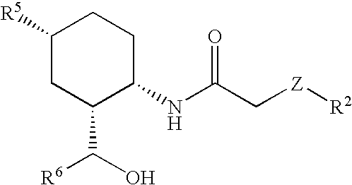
C1([R5])CC(C(O)[R6])C(NC(C[Z][R2])=O)CC1
